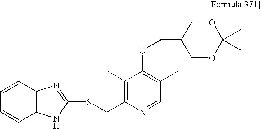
C1=CC2=C(C=C1)NC(SCC1=C(C)C(OCC3COC(C)(C)OC3)=C(C)C=N1)=N2
